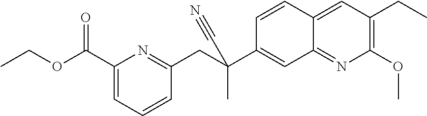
C1=CC2=CC(CC)=C(OC)N=C2C=C1C(CC1=NC(C(OCC)=O)=CC=C1)(C)C#N
